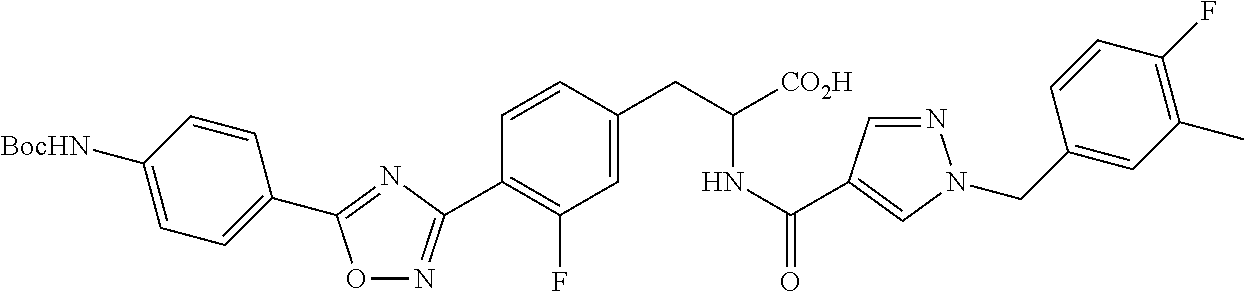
O1N=C(C2=C(F)C=C(CC(NC(=O)C3=CN(CC4=CC(C)=C(F)C=C4)N=C3)[CO2H])C=C2)N=C1C1=CC=C([BocHN])C=C1
